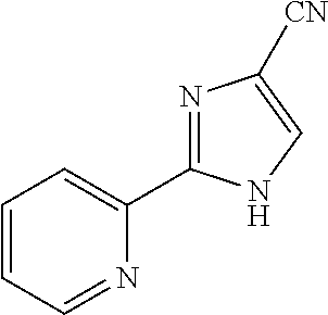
C1=CC=NC(C2=NC([CN])=CN2)=C1
